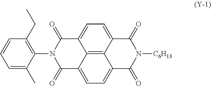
C12=C3C4=CC=C1C(=O)N(C1=C(CC)C=CC=C1C)C(=O)C2=CC=C3C(=O)N([C6H13])C4=O
